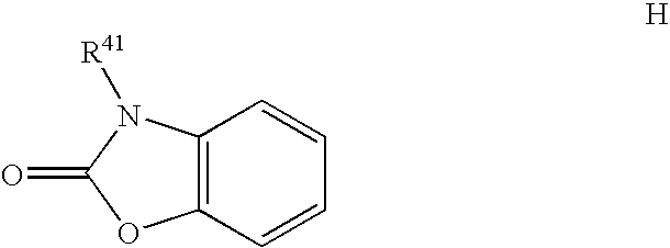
C1=CC=CC2=C1OC(=O)N2[R41]
